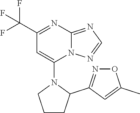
C1(C(F)(F)F)=NC2=NC=NN2C(N2CCCC2C2=NOC(C)=C2)=C1
